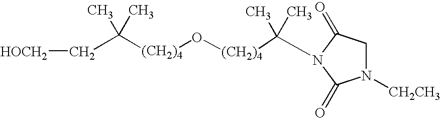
C([(CH2)4]O[(CH2)4]C(C)(C)N1C(=O)CN([CH2CH3])C1=O)(C)(C)C[HOCH2]
